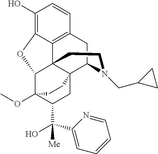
C1(O)=C2C3=C(C=C1)CC1N(CC4CC4)CCC34C(C3(OC)C(C(C5=CC=CC=N5)(O)[Me])CC41CC3)O2
